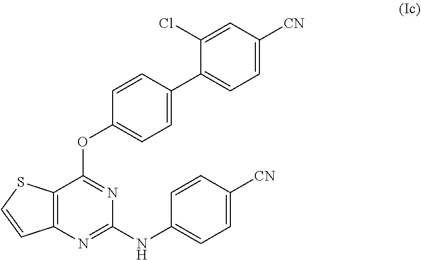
C1=CC([CN])=CC=C1NC1=NC2=C(SC=C2)C(OC2=CC=C(C3=CC=C([CN])C=C3Cl)C=C2)=N1
